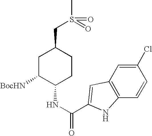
C1C([BocHN])C(NC(=O)C2=CC3=C(C=CC(Cl)=C3)N2)CCC1CS(=O)(=O)C
